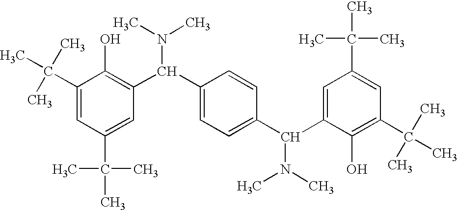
C1(C(C)(C)C)=CC(C(C)(C)C)=CC(C(C2=CC=C(C(N(C)C)C3=CC(C(C)(C)C)=CC(C(C)(C)C)=C3O)C=C2)N(C)C)=C1O
